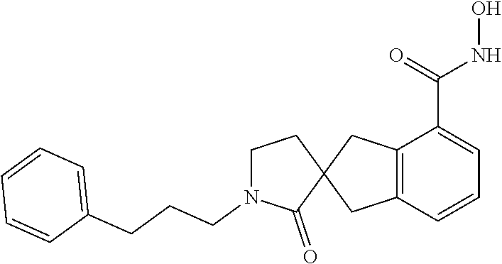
C12=C(C=CC=C1C(=O)NO)CC1(C2)CCN(CCCC2=CC=CC=C2)C1=O
